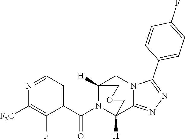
N1=CC=C(C(N2C3([H])C4=NN=C(C5=CC=C(F)C=C5)N4CC2([H])COC3)=O)C(F)=C1[F3C]
